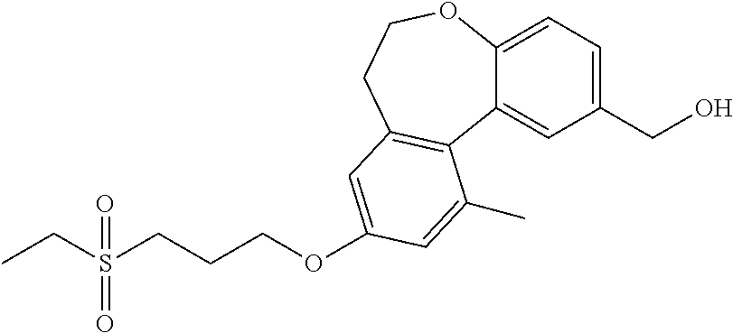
C1(CO)=CC=C2C(=C1)C1=C(CCO2)C=C(OCCCS(=O)(CC)=O)C=C1C
